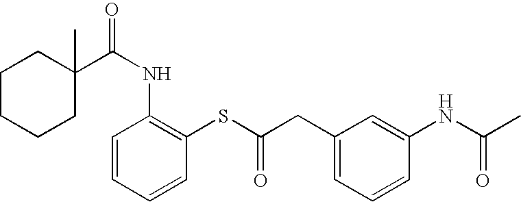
C1C(C(NC2=C(SC(CC3=CC=CC(NC(C)=O)=C3)=O)C=CC=C2)=O)(C)CCCC1
